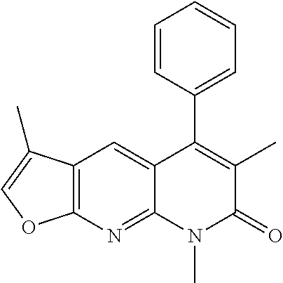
C12=C(N=C3C(=C1)C(C1=CC=CC=C1)=C(C)C(=O)N3C)OC=C2C
